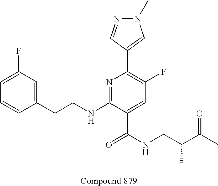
C1=CC(CCNC2=NC(C3=CN(C)N=C3)=C(F)C=C2C(NCC(C(C)=O)C)=O)=CC(F)=C1
